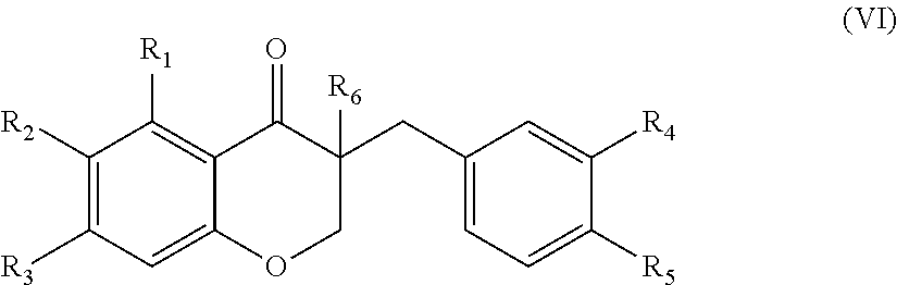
C1(CC2([R6])COC3=CC([R3])=C([R2])C([R1])=C3C2=O)=CC=C([R5])C([R4])=C1
